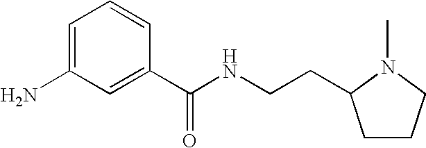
C1=C(N)C=C(C(NCCC2CCCN2C)=O)C=C1
